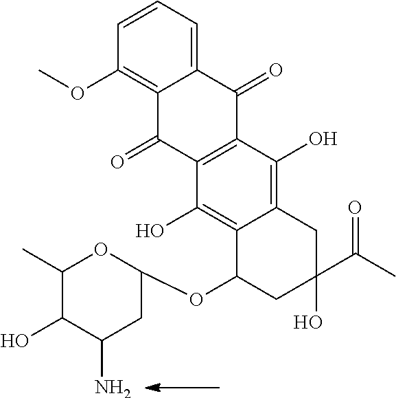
C12=CC=CC(OC)=C1C(=O)C1=C(C2=O)C(O)=C2C(=C1O)C(OC1OC(C)C(O)C(N)C1)CC(O)(C(C)=O)C2
